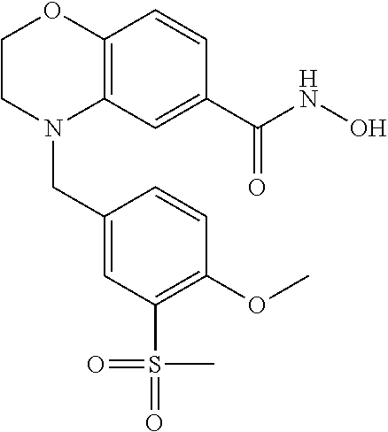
C12=C(C=C(C(NO)=O)C=C1)N(CC1=CC(S(=O)(C)=O)=C(OC)C=C1)CCO2
